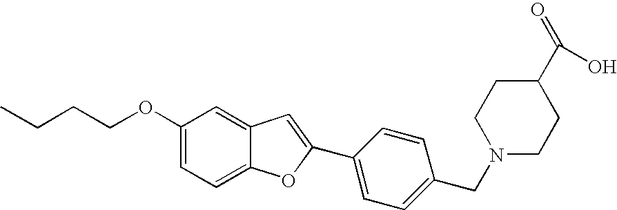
O(C1=CC=C2C(=C1)C=C(C1=CC=C(CN3CCC(C(=O)O)CC3)C=C1)O2)CCCC
